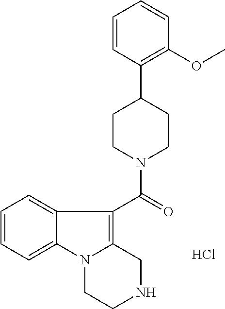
C1=CC(C2CCN(C(=O)C3=C4N(C5=CC=CC=C35)CCNC4)CC2)=C(OC)C=C1.Cl
